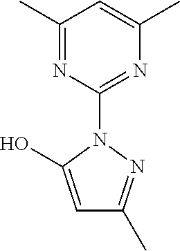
C1(C)=NC(N2C(O)=CC(C)=N2)=NC(C)=C1
